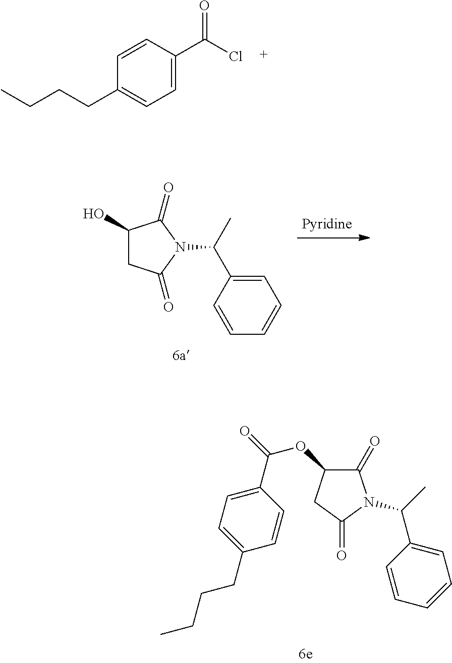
C1=CC(C(Cl)=O)=CC=C1CCCC.C1(O)CC(=O)N(C(C2=CC=CC=C2)C)C1=O.C1(=O)C(OC(=O)C2=CC=C(CCCC)C=C2)CC(=O)N1C(C)C1=CC=CC=C1
